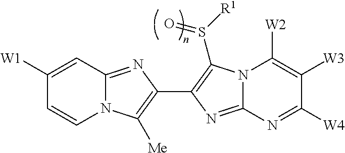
N12C(=NC(C3=C(S([R1])=O)N4C(=N3)N=C([W4])C([W3])=C4[W2])=C1[Me])C=C([W1])C=C2
